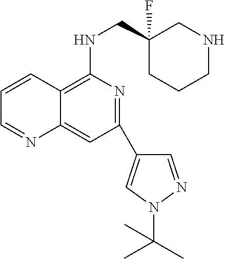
C1(C2=CN(C(C)(C)C)N=C2)=NC(NCC2(F)CCCNC2)=C2C(=C1)N=CC=C2
